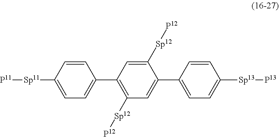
C1=CC([Sp11][P11])=CC=C1C1=C([Sp12][P12])C=C(C2=CC=C([Sp13][P13])C=C2)C([Sp12][P12])=C1
